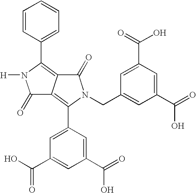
C1=CC(C2=C3C(=C(C4=CC(C(=O)O)=CC(C(O)=O)=C4)N(CC4=CC(C(O)=O)=CC(C(=O)O)=C4)C3=O)C(=O)N2[H])=CC=C1
